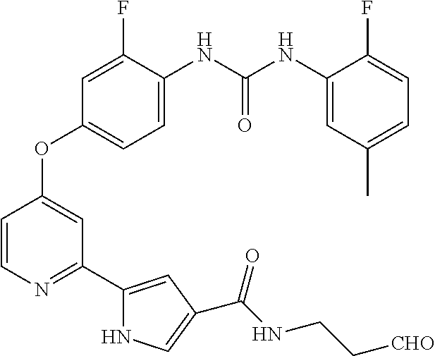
C1=C(NC(NC2=CC(C)=CC=C2F)=O)C(F)=CC(OC2=CC(C3=CC(C(NCC[CHO])=O)=CN3)=NC=C2)=C1
